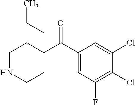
C1(C(C2=CC(F)=C(Cl)C(Cl)=C2)=O)(CCC)CCNCC1
